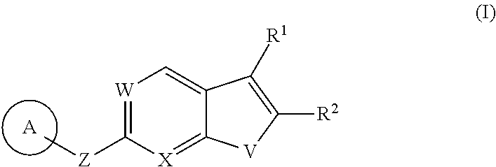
[W]1=C([Z]C)[X]=C2C(=C1)C([R1])=C([R2])[V]2.[A]
